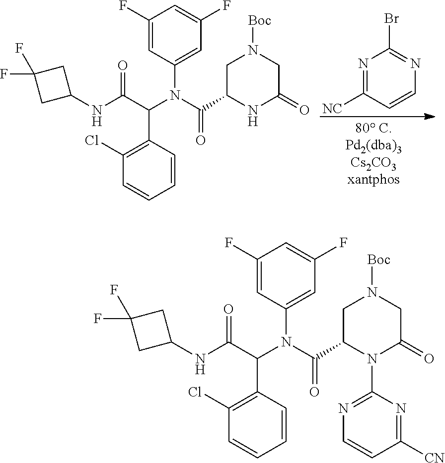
N1=C([NC])C=CN=C1Br.C1C(C(N(C(C(NC2CC(F)(F)C2)=O)C2=C(Cl)C=CC=C2)C2=CC(F)=CC(F)=C2)=O)NC(=O)CN1[Boc].C1C(C(N(C(C(NC2CC(F)(F)C2)=O)C2=C(Cl)C=CC=C2)C2=CC(F)=CC(F)=C2)=O)N(C2=NC=CC([CN])=N2)C(=O)CN1[Boc]
